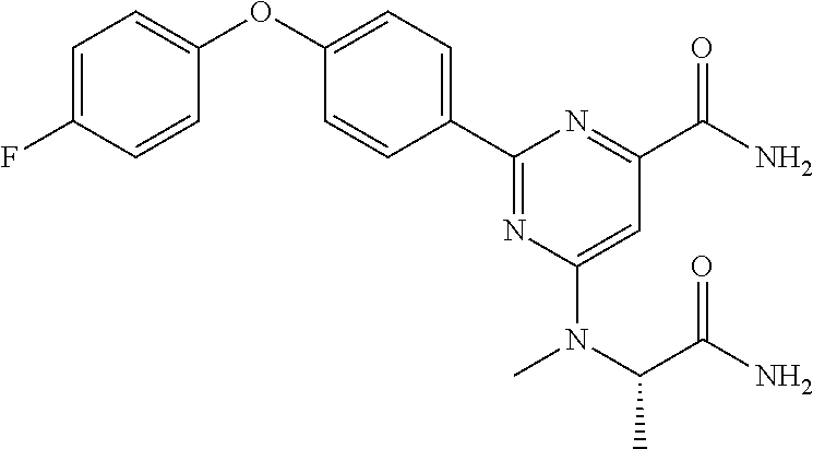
C1(C2=CC=C(OC3=CC=C(F)C=C3)C=C2)=NC(N(C(C(=O)N)C)C)=CC(C(=O)N)=N1
